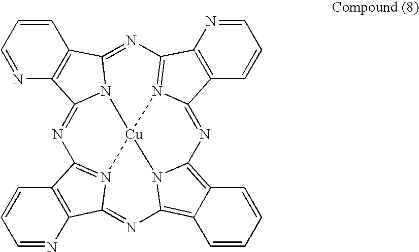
C1=NC2=C(C=C1)C1=NC3=N4C(=NC5=C6C=CC=CC6=C6N=C7C8=C(C=CC=N8)C8=N7[Cu]4(N1C2=N8)N56)C1=C3N=CC=C1
